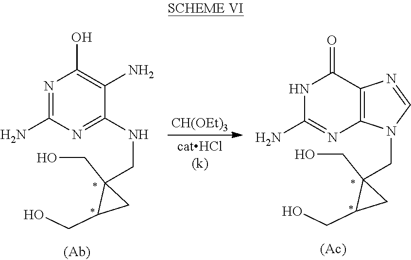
C1(N)=NC2=C(C(=O)N1)N=CN2CC1(CO)C(CO)C1.[(Ac)].C1(N)=NC(O)=C(N)C(NCC2(CO)C(CO)C2)=N1.[CH(OEt)3]
